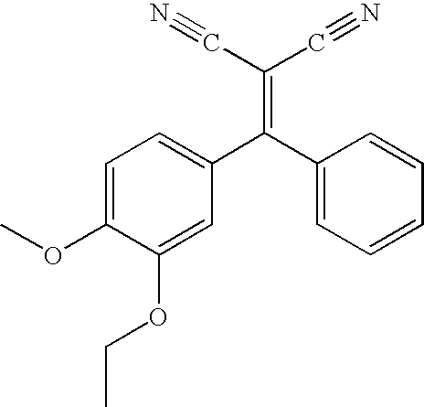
C1=C(C(C2=CC=CC=C2)=C(C#N)C#N)C=C(OCC)C(OC)=C1
